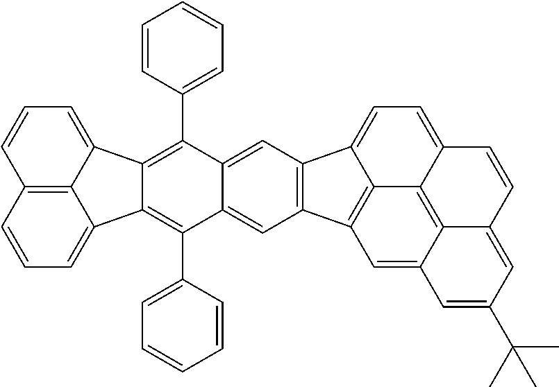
C12=C3C(=CC=C1)C1=C(C4=CC=CC=C4)C4=CC5=C(C=C4C(C4=CC=CC=C4)=C1C3=CC=C2)C1=CC=C2C3=C4C(=CC5=C31)C=C(C(C)(C)C)C=C4C=C2
